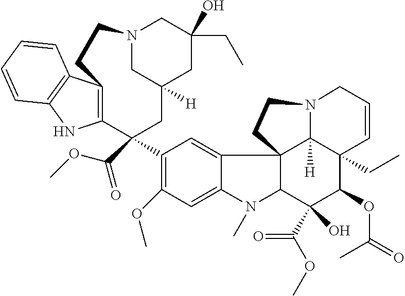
C1(C2(C(OC)=O)CC3([H])CN(CC(CC)(O)C3)CCC3=C2NC2=C3C=CC=C2)=C(OC)C=C2C(=C1)C13C(N2C)C(C(OC)=O)(O)C(OC(=O)C)C2(CC)C1([H])N(CC=C2)CC3
